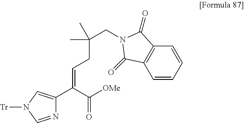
C1=CC2=C(C=C1)C(=O)N(CC(CC=C(C(=O)[OMe])C1=CN([Tr])C=N1)(C)C)C2=O
